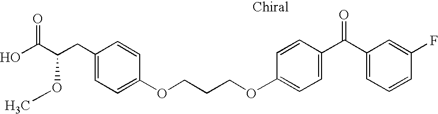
C1(CC(C(O)=O)OC)=CC=C(OCCCOC2=CC=C(C(C3=CC=CC(F)=C3)=O)C=C2)C=C1
